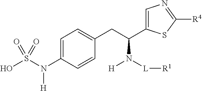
C1=C(N(S(O)(=O)=O)[H])C=CC(CC(C2=CN=C([R4])S2)N([L][R1])[H])=C1
